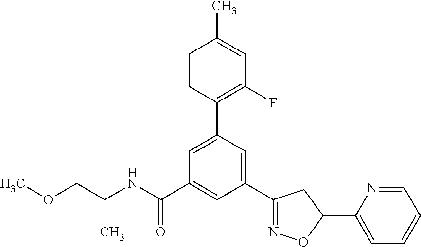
C(NC(C1=CC(C2=NOC(C3=CC=CC=N3)C2)=CC(C2=C(F)C=C(C)C=C2)=C1)=O)(COC)C
